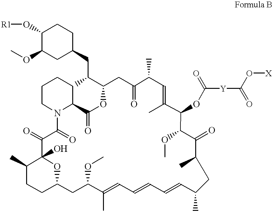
C1(C)CCC2OC1(O)C(=O)C(=O)N1C(CCCC1)C(=O)OC(C(CC1CC(OC)C(O[R1])CC1)C)CC(=O)C(C)C=C(C)C(OC([Y]C(O[X])=O)=O)C(OC)C(=O)C(C)CC(C)C=CC=CC=C(C)C(OC)C2
